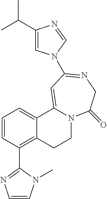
C1=CC(C2=NC=CN2C)=C2C(=C1)C1=CC(N3C=C(C(C)C)N=C3)=NCC(=O)N1CC2
